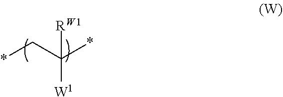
*CC(*)([W1])[RW1]
